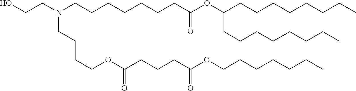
C(CC)CCCCOC(CCCC(=O)OCCCCN(CCCCCCCC(=O)OC(CCCCCCCC)CCCCCCCC)CCO)=O
